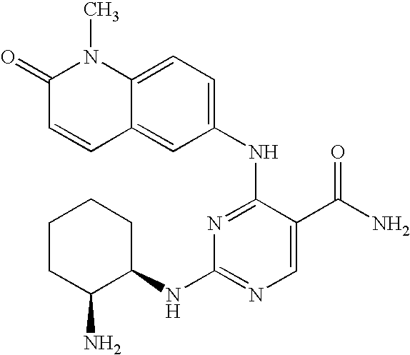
C1CC(N)C(NC2=NC=C(C(N)=O)C(NC3=CC=C4C(=C3)C=CC(=O)N4C)=N2)CC1
